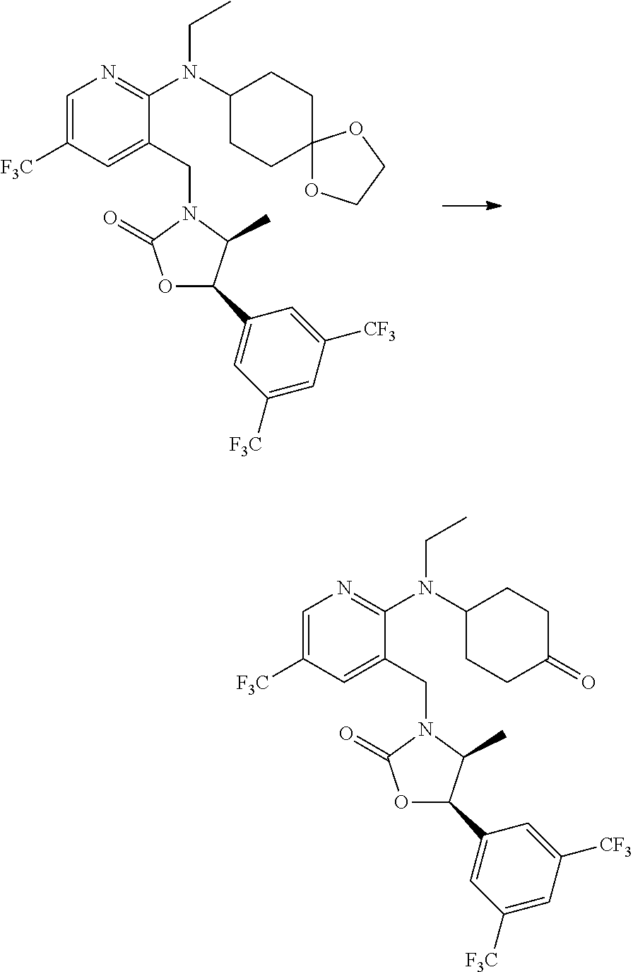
C1=C([F3C])C=C(CN2C(=O)OC(C3=CC([F3C])=CC([CF3])=C3)C2C)C(N(C2CCC3(CC2)OCCO3)CC)=N1.C1=C([F3C])C=C(CN2C(=O)OC(C3=CC([F3C])=CC([CF3])=C3)C2C)C(N(C2CCC(=O)CC2)CC)=N1
